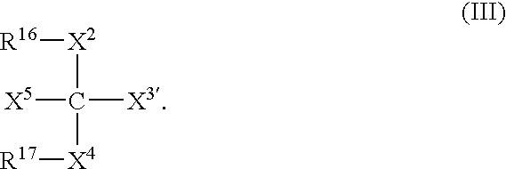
[X2]([R16])C([X3])([X5])[X4][R17]
